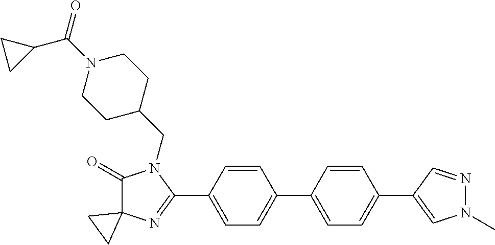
C1(=O)C2(N=C(C3=CC=C(C4=CC=C(C5=CN(C)N=C5)C=C4)C=C3)N1CC1CCN(C(=O)C3CC3)CC1)CC2
